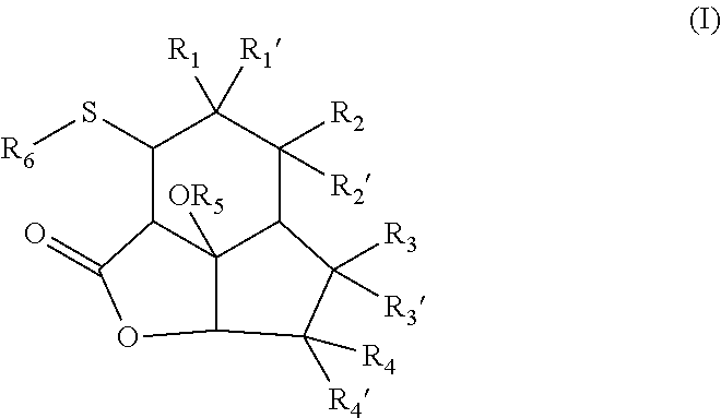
C1(S[R6])C2C3([OR5])C(C([R2])([R2])C1([R1])[R1])C([R3])([R3])C([R4])([R4])C3OC2=O
